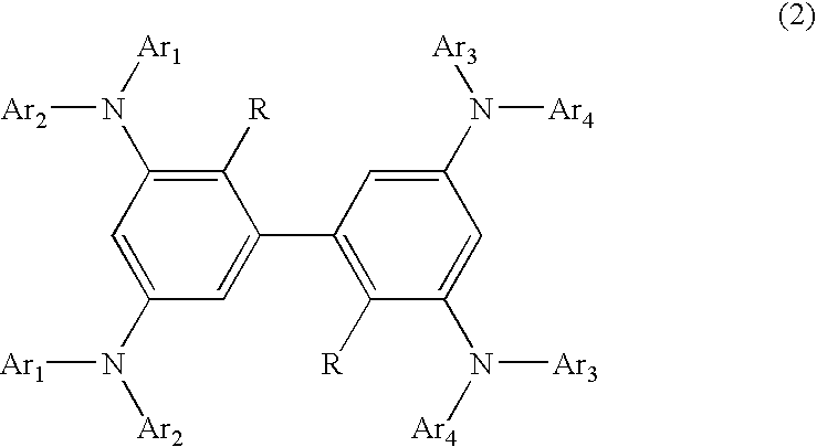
C1=C(C2=C([R])C(N([Ar4])[Ar3])=CC(N([Ar4])[Ar3])=C2)C([R])=C(N([Ar1])[Ar2])C=C1N([Ar1])[Ar2]
